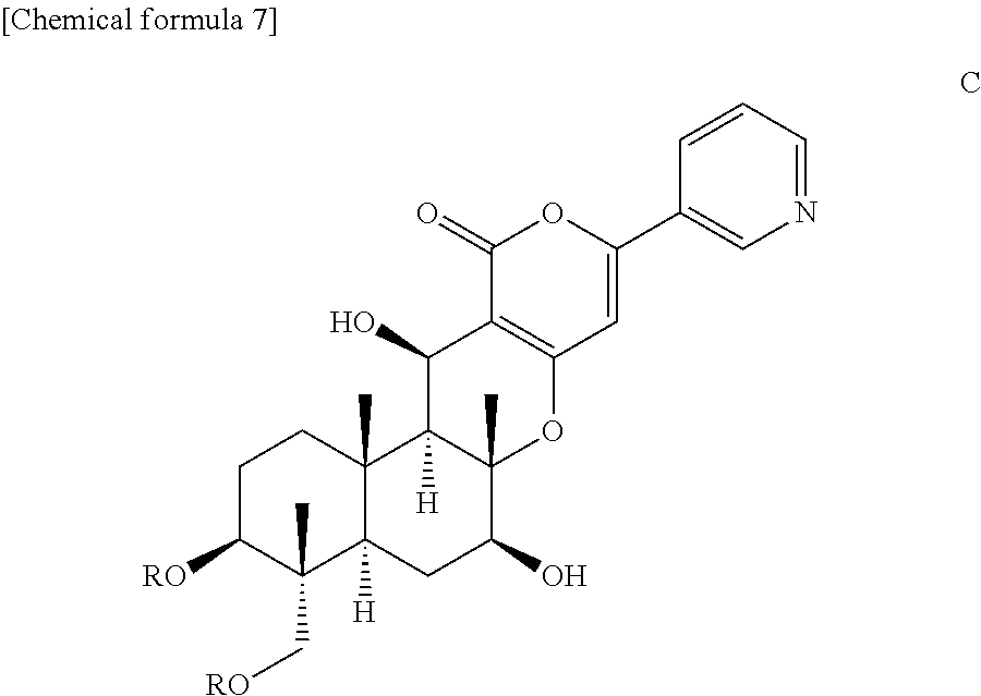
C1C([RO])C(C[RO])(C)C2([H])C(C)(C1)C1([H])C(C)(C(O)C2)OC2=C(C1O)C(=O)OC(C1=CN=CC=C1)=C2
